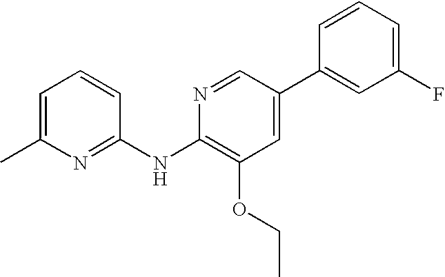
N1=C(NC2=C(OCC)C=C(C3=CC(F)=CC=C3)C=N2)C=CC=C1C
